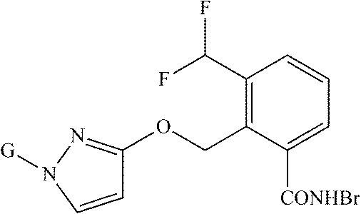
C1=CN([G])N=C1OCC1=C(C(F)F)C=CC=C1[CONHBr]
